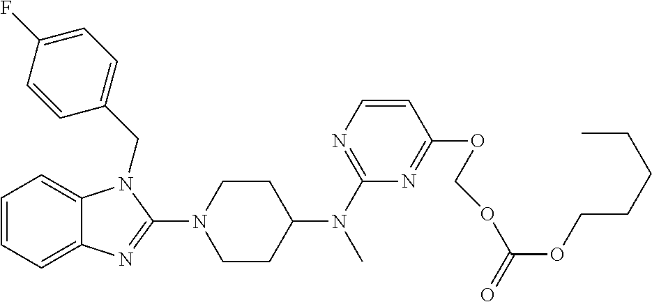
C1=CC=C2C(=C1)N(CC1=CC=C(F)C=C1)C(N1CCC(N(C3=NC=CC(OCOC(OCCCCC)=O)=N3)C)CC1)=N2
